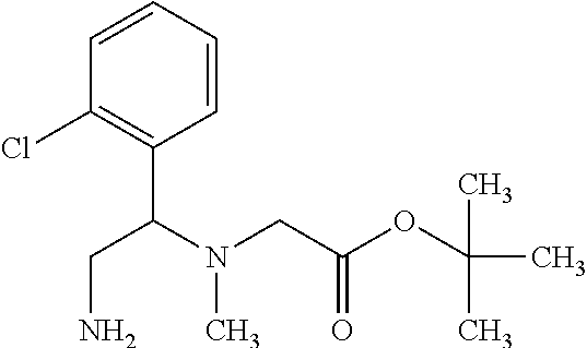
C1=CC=CC(Cl)=C1C(N(CC(OC(C)(C)C)=O)C)CN
